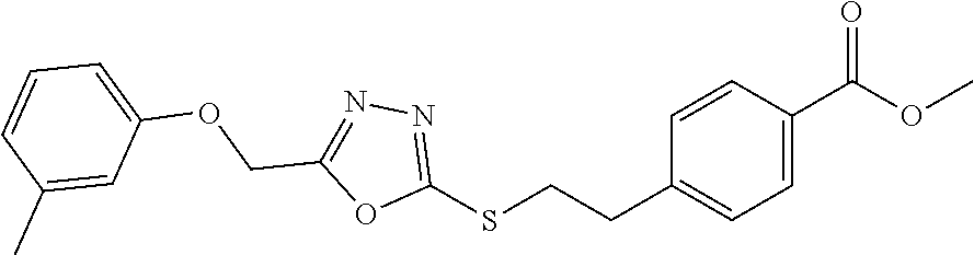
C1(SCCC2=CC=C(C(OC)=O)C=C2)=NN=C(COC2=CC=CC(C)=C2)O1
